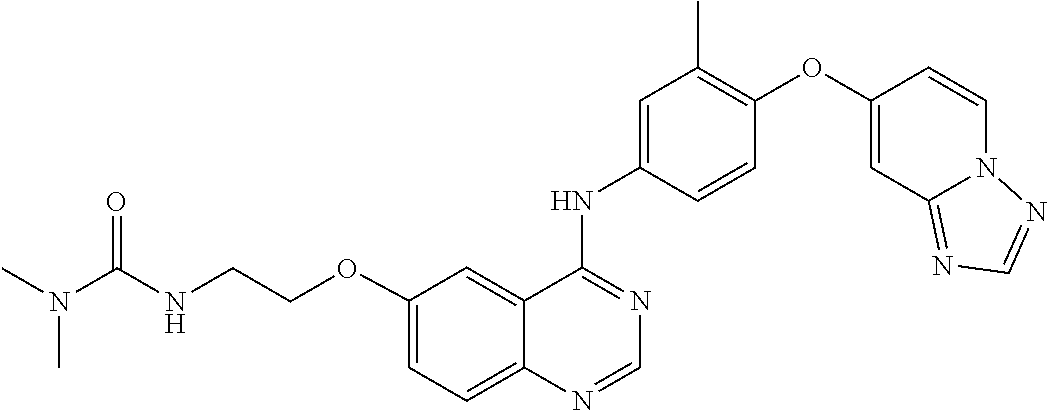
C1=CC(NC2=NC=NC3=CC=C(OCCNC(N(C)C)=O)C=C23)=CC(C)=C1OC1=CC2=NC=NN2C=C1
